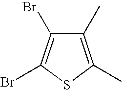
C1(C)=C(C)SC(Br)=C1Br
